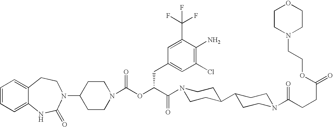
C1(N2C(=O)NC3=CC=CC=C3CC2)CCN(C(OC(C(=O)N2CCC(C3CCN(C(CCC(=O)OCCN4CCOCC4)=O)CC3)CC2)CC2=CC(Cl)=C(N)C(C(F)(F)F)=C2)=O)CC1
